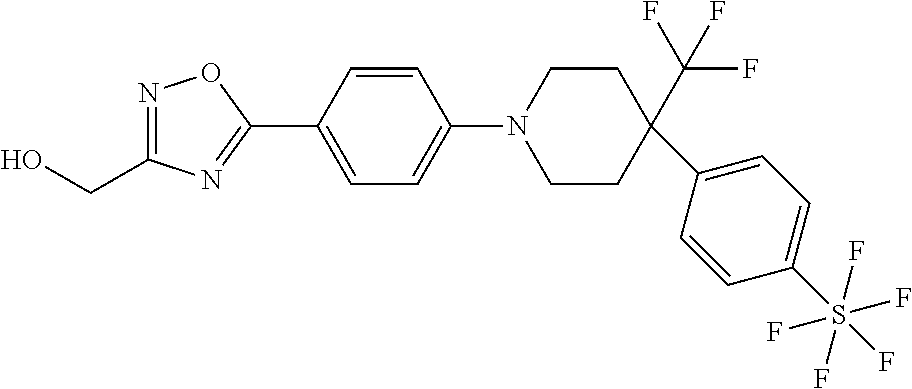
OCC1=NOC(C2=CC=C(N3CCC(C(F)(F)F)(C4=CC=C(S(F)(F)(F)(F)F)C=C4)CC3)C=C2)=N1
